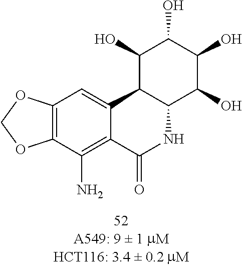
C1(O)C2C(C(O)C(O)C1O)NC(=O)C1=C(N)C3=C(C=C21)OCO3
